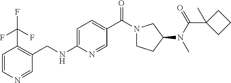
C1=CN=CC(CNC2=CC=C(C(N3CCC(N(C(=O)C4(C)CCC4)C)C3)=O)C=N2)=C1C(F)(F)F
